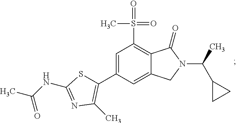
C1=C(C2=C(C)N=C(NC(C)=O)S2)C=C2C(=C1S(=O)(=O)C)C(=O)N(C(C1CC1)C)C2
